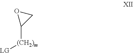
C1([(CH2)m][LG])CO1
